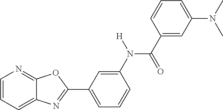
C1=CC=C2C(=N1)OC(C1=CC=CC(N(C(=O)C3=CC(N(C)C)=CC=C3)[H])=C1)=N2
